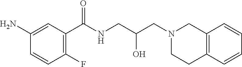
C12=C(C=CC=C1)CCN(CC(CNC(C1=C(F)C=CC(N)=C1)=O)O)C2
